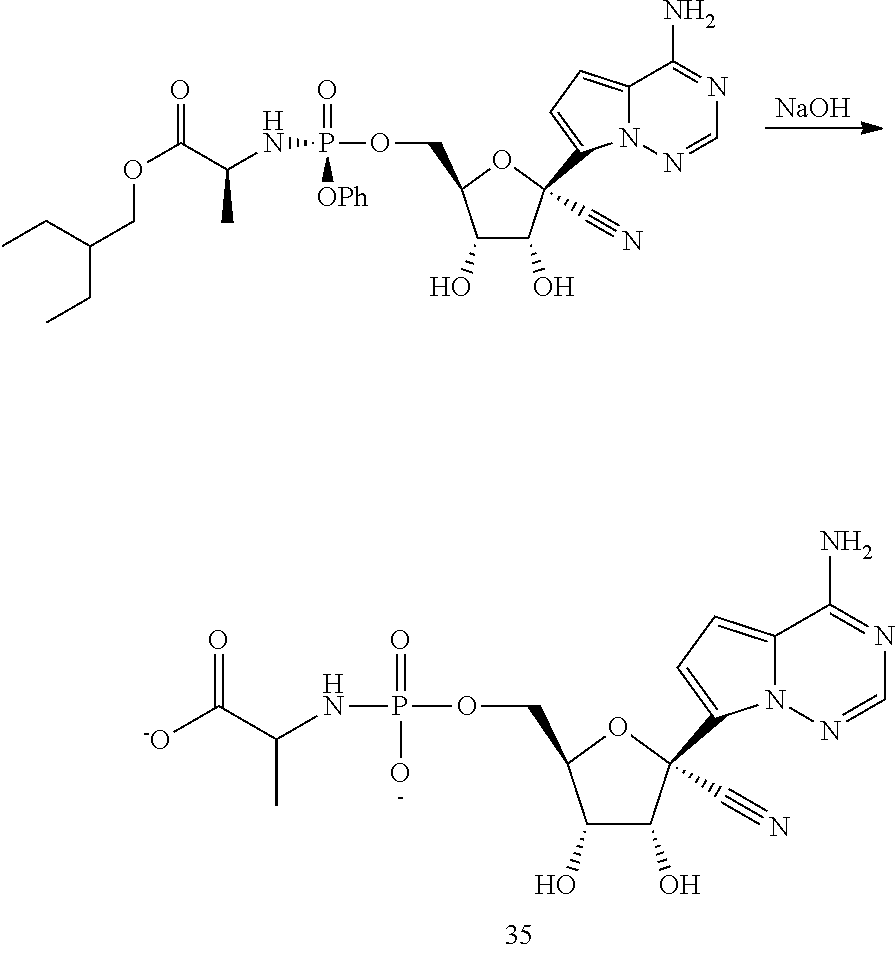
[NaOH].C1(O)C(O)C(C#N)(C2=CC=C3N2N=CN=C3N)OC1COP(=O)(NC(C(=O)OCC(CC)CC)C)[OPh].C1(O)C(O)C(C#N)(C2=CC=C3N2N=CN=C3N)OC1COP(=O)(NC(C([-O])=O)C)O
